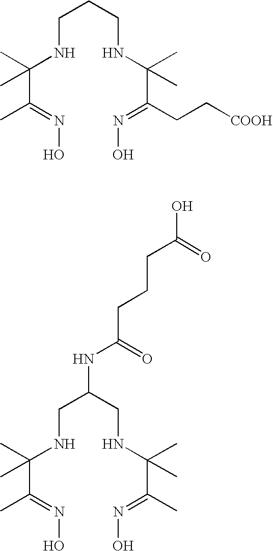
C(NC(C(C)=NO)(C)C)CCNC(C(CC[COOH])=NO)(C)C.C(NC(C(C)=NO)(C)C)C(CNC(C(C)=NO)(C)C)NC(CCCC(O)=O)=O
